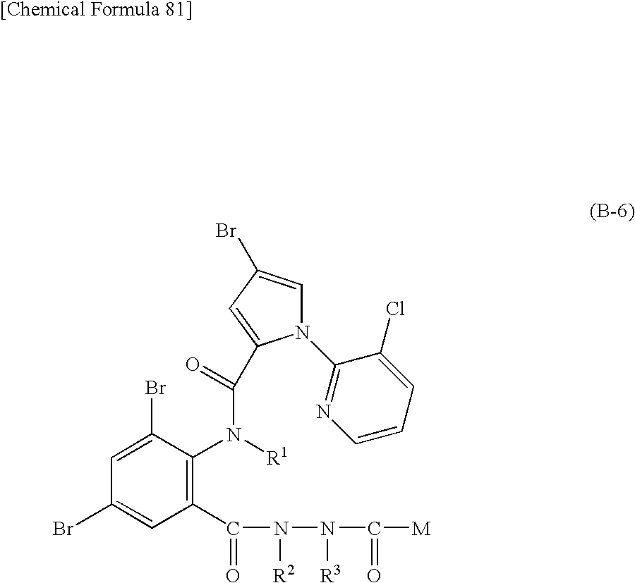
C1(Br)=CC(C(=O)N([R2])N([R3])C(=O)[M])=C(N([R1])C(=O)C2=CC(Br)=CN2C2=NC=CC=C2Cl)C(Br)=C1
